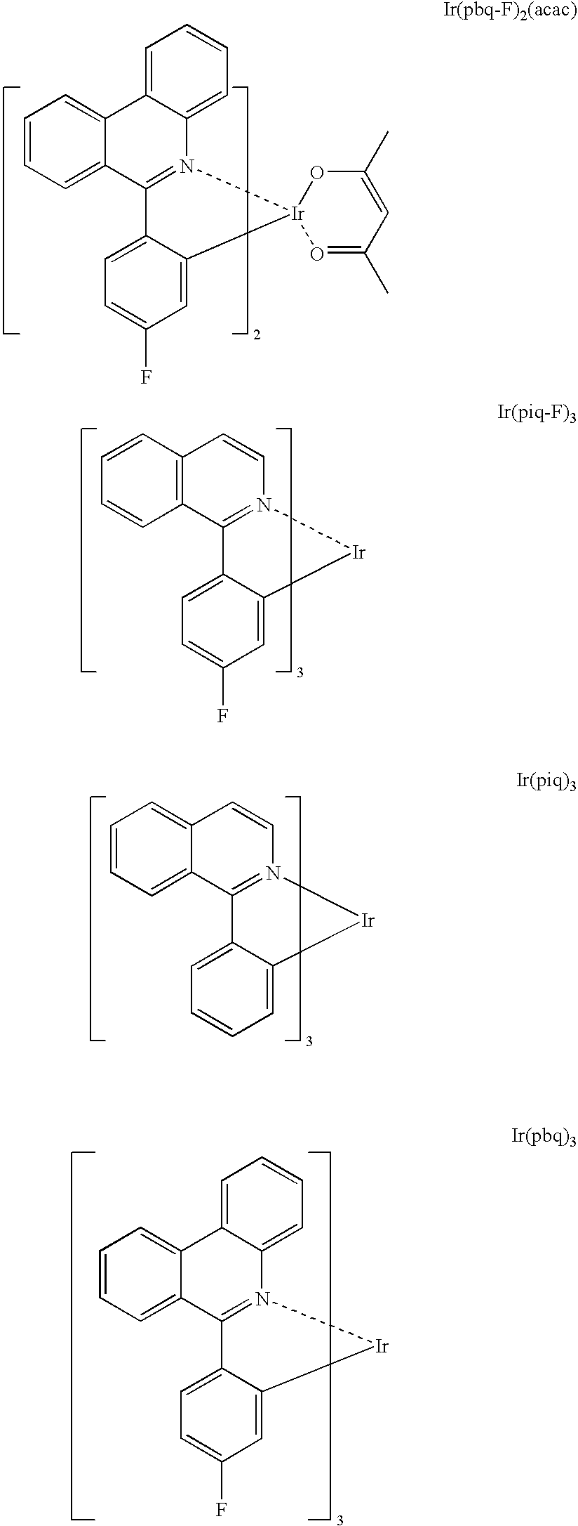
C1=CC=C2C(=C1)C1=CC=CC=C1N1=C2C2=CC=C(F)C=C2[Ir]12OC(C)=CC(C)=O2.C1=CC2=C(C=C1)C1=N(C=C2)[Ir]C2=CC(F)=CC=C12.C1=CC=C2C(=C1)C=CN1=C2C2=CC=CC=C2[Ir]1.C1=CC=C2C(=C1)C1=CC=CC=C1N1=C2C2=CC=C(F)C=C2[Ir]1
